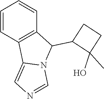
C1=CC2=C(C=C1)C(C1C(O)(C)CC1)N1C2=CN=C1
